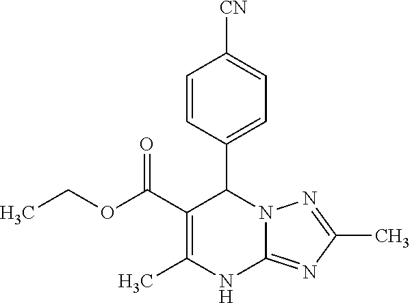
C1=CC(C2C(C(OCC)=O)=C(C)NC3=NC(C)=NN32)=CC=C1[CN]
